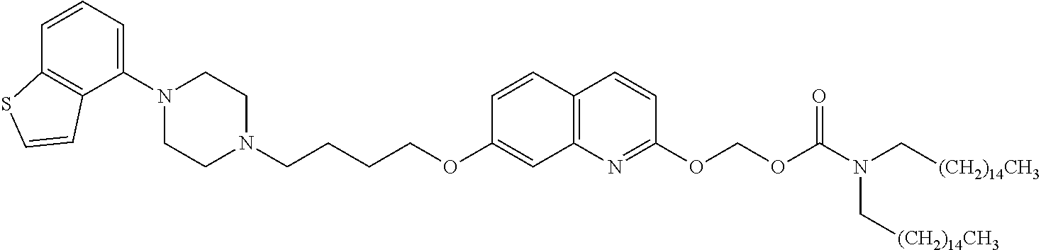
C1=CC2=C(C(N3CCN(CCCCOC4=CC5=C(C=C4)C=CC(OCOC(N(C[(CH2)14CH3])C[(CH2)14CH3])=O)=N5)CC3)=C1)C=CS2
